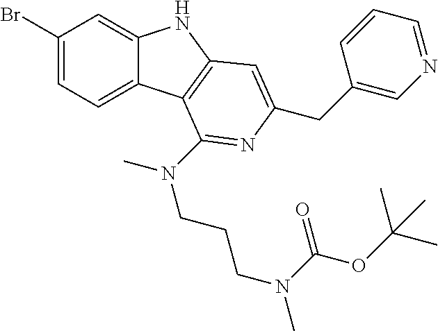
C1(Br)=CC=C2C(=C1)NC1=C2C(N(C)CCCN(C)C(OC(C)(C)C)=O)=NC(CC2=CN=CC=C2)=C1
